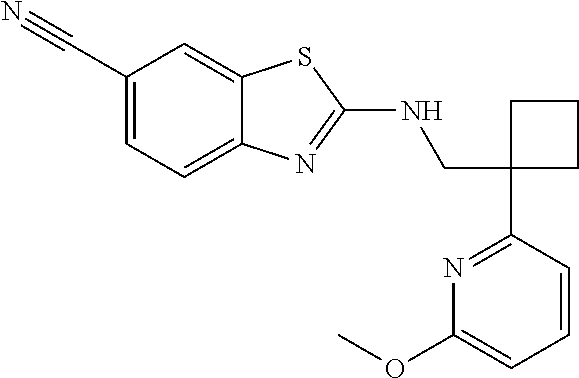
C1(CNC2=NC3=CC=C(C#N)C=C3S2)(C2=NC(OC)=CC=C2)CCC1
